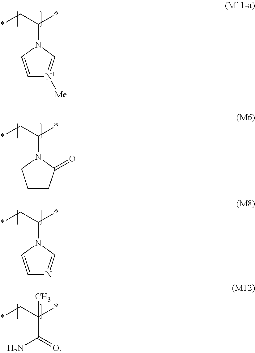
*CC(*)N1C=C[N+]([Me])=C1.*CC(*)N1CCCC1=O.*CC(*)N1C=CN=C1.*CC(*)(C)C(=O)N
